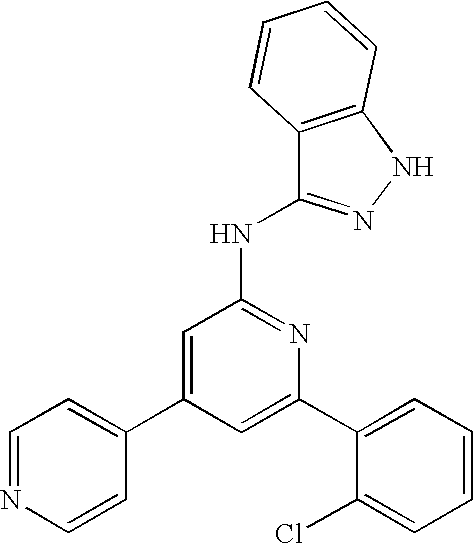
C1=C(C2=CC=CC=C2Cl)N=C(NC2=NNC3=C2C=CC=C3)C=C1C1=CC=NC=C1
